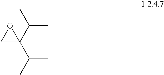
O1CC1(C(C)C)C(C)C
